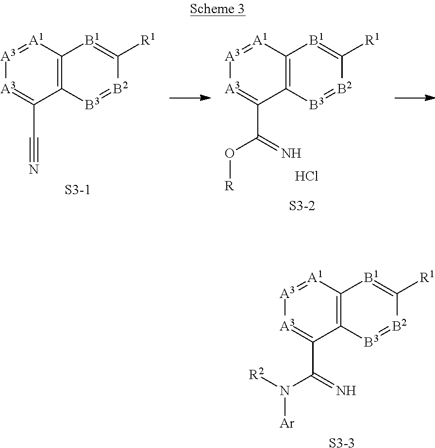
C12=C([A1]=[A3][A3]=C1C(=N)O[R])[B1]=C([R1])[B2]=[B3]2.Cl.C12=C([A1]=[A3][A3]=C1C#N)[B1]=C([R1])[B2]=[B3]2.[S3-1].[S3-2].C12=C([A1]=[A3][A3]=C1C(=N)N([R2])[Ar])[B1]=C([R1])[B2]=[B3]2.[S3-3]
